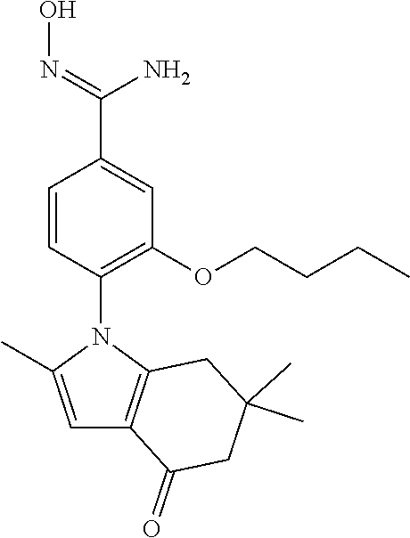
C1=C(C)N(C2=C(OCCCC)C=C(C(=NO)N)C=C2)C2=C1C(=O)CC(C)(C)C2
